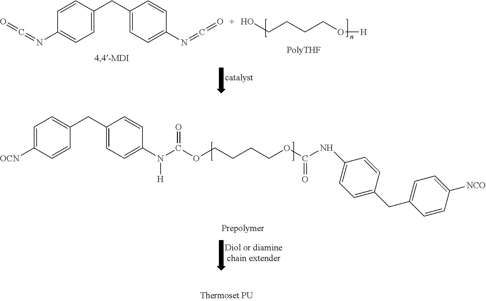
OCCCCO[H].C1(CC2=CC=C(N=C=O)C=C2)=CC=C(N=C=O)C=C1.C1(CC2=CC=C(N(C(OCCCCOC(NC3=CC=C(CC4=CC=C([NCO])C=C4)C=C3)=O)=O)[H])C=C2)=CC=C([OCN])C=C1
